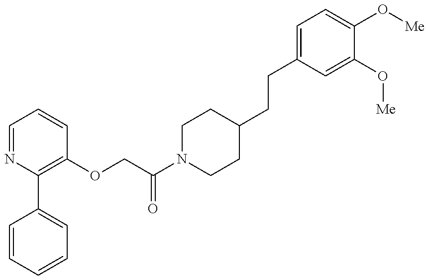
C1=CC=CC=C1C1=C(OCC(N2CCC(CCC3=CC=C(O[Me])C(O[Me])=C3)CC2)=O)C=CC=N1
